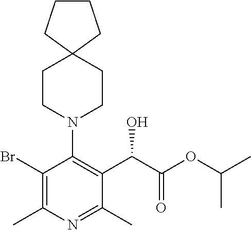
BrC1=C(C)N=C(C)C(C(C(OC(C)C)=O)O)=C1N1CCC2(CC1)CCCC2
